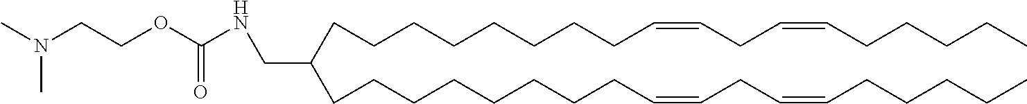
C(CCCCCCCCC=CCC=CCCCCC)(CCCCCCCCC=CCC=CCCCCC)CNC(OCCN(C)C)=O
